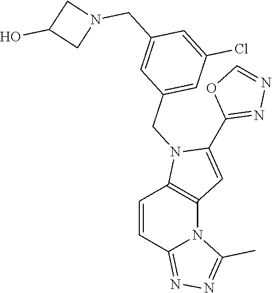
C1=CC2=NN=C(C)N2C2=C1N(CC1=CC(Cl)=CC(CN3CC(O)C3)=C1)C(C1=NN=CO1)=C2
